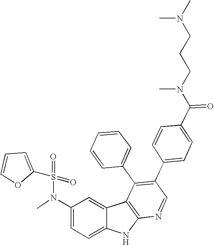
N(C1=CC=C2C(=C1)C1=C(N2)N=CC(C2=CC=C(C(N(CCCN(C)C)C)=O)C=C2)=C1C1=CC=CC=C1)(C)S(=O)(=O)C1=CC=CO1
